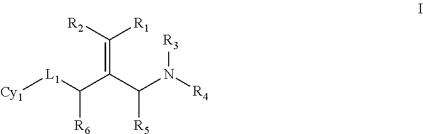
[Cy1][L1]C(C(=C([R1])[R2])C(N([R3])[R4])[R5])[R6]
